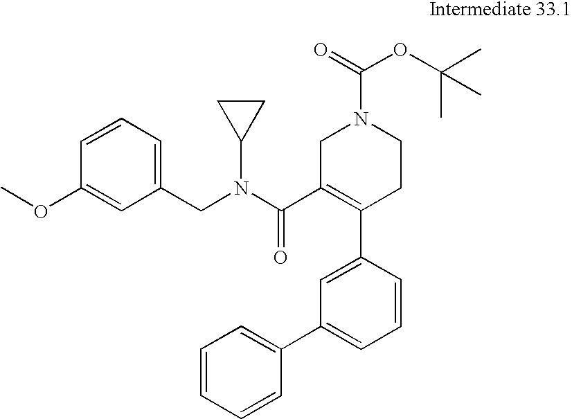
C1(CN(C(C2=C(C3=CC(C4=CC=CC=C4)=CC=C3)CCN(C(=O)OC(C)(C)C)C2)=O)C2CC2)=CC=CC(OC)=C1
